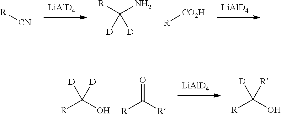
[LiAlD4].[LiAlD4].[R][CN].[R]C(N)([D])[D].[R][CO2H].[LiAlD4].[R]C(O)([D])[D].[R]C(=O)[R].[R]C(O)([R])[D]
